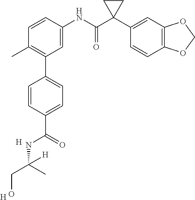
C1=CC(NC(C2(C3=CC4=C(C=C3)OCO4)CC2)=O)=CC(C2=CC=C(C(NC(C)(CO)[H])=O)C=C2)=C1C.[H].[H]
